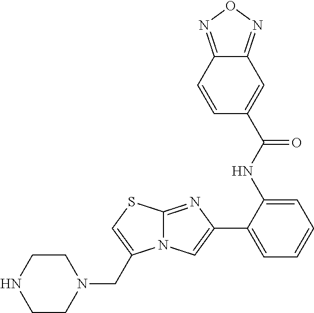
C12=NC(C3=CC=CC=C3NC(=O)C3=CC4=NON=C4C=C3)=CN1C(CN1CCNCC1)=CS2
